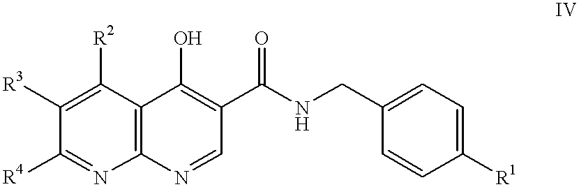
C12=C(C([R2])=C([R3])C([R4])=N1)C(O)=C(C(NCC1=CC=C([R1])C=C1)=O)C=N2
